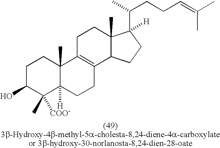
C1C(O)C(C)([COO-])C2([H])C(C)(C1)C1=C(CC2)C2C(C)(CC1)C([H])(C(CCC=C(C)C)C)CC2
